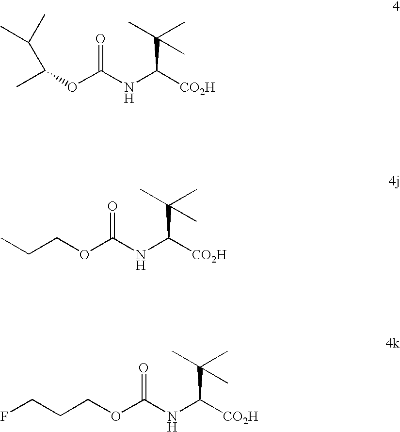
C(OC(NC(C(C)(C)C)[CO2H])=O)(C)C(C)C.C(OC(NC(C(C)(C)C)[CO2H])=O)CC.C(OC(NC(C(C)(C)C)[CO2H])=O)CCF
